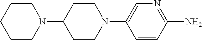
N1(C2CCN(C3=CN=C(N)C=C3)CC2)CCCCC1
